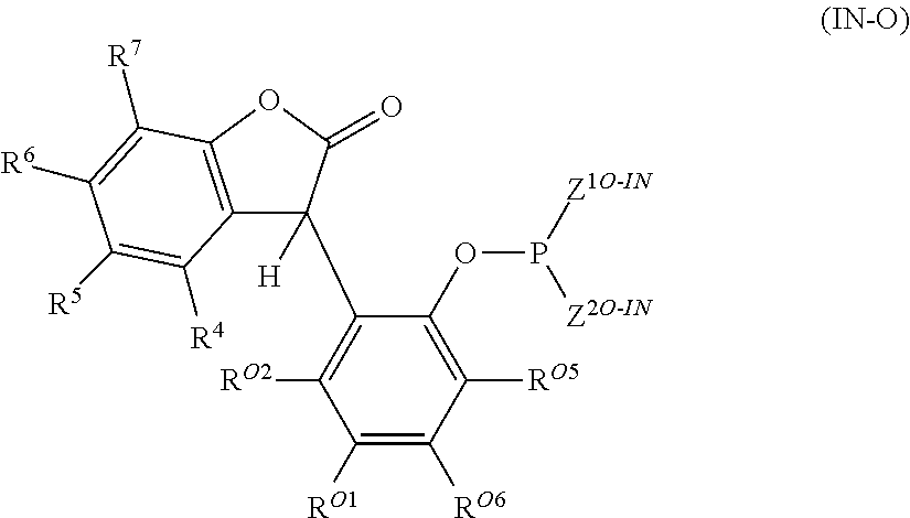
C1(C2([H])C3=C(OC2=O)C([R7])=C([R6])C([R5])=C3[R4])=C([RO2])C([RO1])=C([RO6])C([RO5])=C1OP([Z1O-IN])[Z2O-IN]
